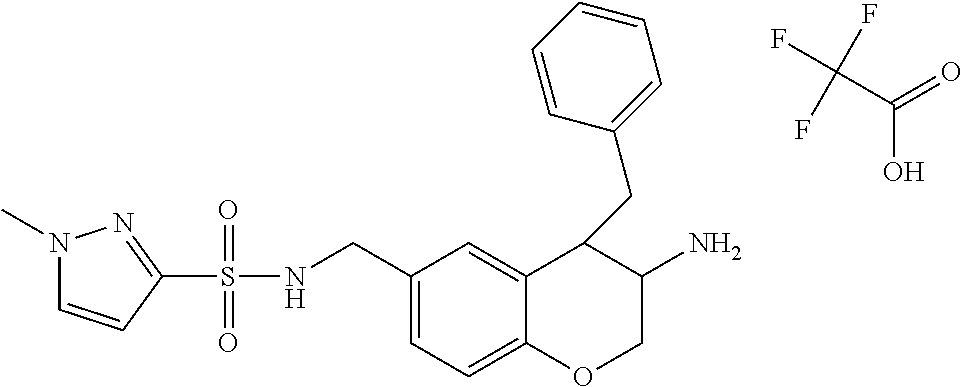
C1(S(NCC2=CC=C3C(=C2)C(CC2=CC=CC=C2)C(N)CO3)(=O)=O)=NN(C)C=C1.C(C(=O)O)(F)(F)F
